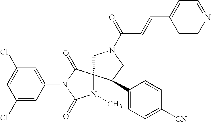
C1=C(Cl)C=C(N2C(=O)N(C)C3(C2=O)CN(C(=O)C=CC2=CC=NC=C2)CC3C2=CC=C([CN])C=C2)C=C1Cl
